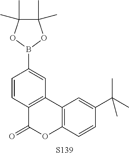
C1=CC2=C(C=C1B1OC(C)(C)C(C)(C)O1)C1=C(OC2=O)C=CC(C(C)(C)C)=C1.[S139]
